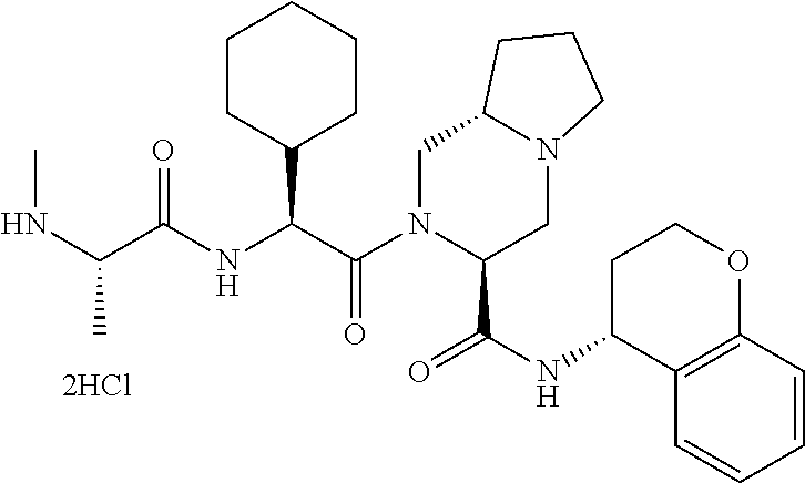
C1N(C(C(NC(C(NC)C)=O)C2CCCCC2)=O)C(C(NC2C3=C(OCC2)C=CC=C3)=O)CN2C1CCC2
